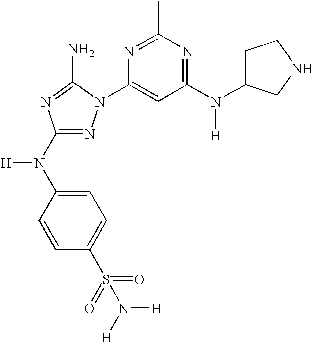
N1=C(N(C2=CC=C(S(=O)(=O)N([H])[H])C=C2)[H])N=C(N)N1C1=CC(N(C2CCNC2)[H])=NC(C)=N1
